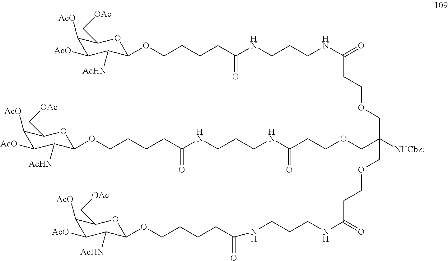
C1([AcO])C([AcO])C([AcHN])C(OCCCCC(NCCCNC(CCOCC(COCCC(NCCCNC(CCCCOC2C([AcHN])C([AcO])C([AcO])C(C[OAc])O2)=O)=O)(COCCC(NCCCNC(CCCCOC2C([AcHN])C([AcO])C([AcO])C(C[OAc])O2)=O)=O)[NHCbz])=O)=O)OC1C[OAc]
